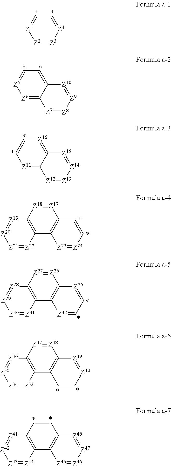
[Z4]1=CC=[Z1][Z2]=[Z3]1.C12=CC=[Z5][Z6]=C1[Z7]=[Z8][Z9]=[Z10]2.C12=[Z16]C=C[Z11]=C1[Z12]=[Z13][Z14]=[Z15]2.C12=C(C3=C([Z18]=[Z17]1)[Z19]=[Z20][Z21]=[Z22]3)[Z23]=[Z24]C=C2.C12=C(C3=C([Z27]=[Z26]1)[Z28]=[Z29][Z30]=[Z31]3)[Z32]=CC=[Z25]2.C12=C(C3=C([Z37]=[Z38]1)[Z36]=[Z35][Z34]=[Z33]3)C=C[Z40]=[Z39]2.C12=C(C3=C(C=C1)[Z41]=[Z42][Z43]=[Z44]3)[Z45]=[Z46][Z47]=[Z48]2
